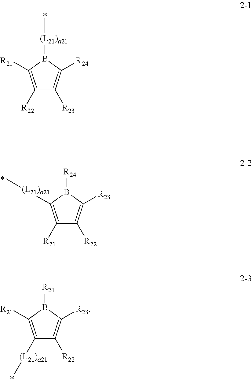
C1([R22])=C([R21])B([(L21)a21]C)C([R24])=C1[R23].C1([R21])=C([(L21)a21]C)B([R24])C([R23])=C1[R22].C1([(L21)a21]C)=C([R21])B([R24])C([R23])=C1[R22]
